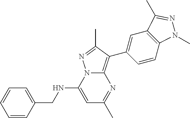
C1=C(NCC2=CC=CC=C2)N2C(=C(C3=CC4=C(C=C3)N(C)N=C4C)C(C)=N2)N=C1C
